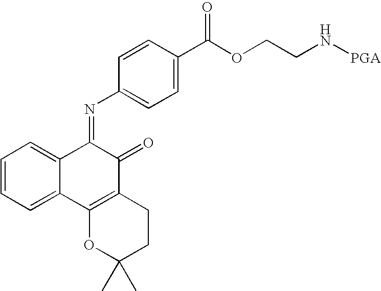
C1=CC=C2C(=C1)C(=NC1=CC=C(C(OCCN[PGA])=O)C=C1)C(=O)C1=C2OC(C)(C)CC1
